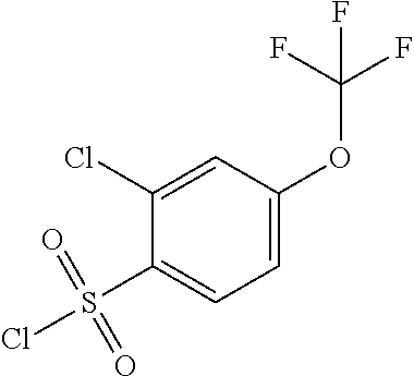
C1(Cl)=CC(OC(F)(F)F)=CC=C1S(Cl)(=O)=O
